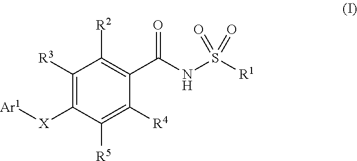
[X](C1=C([R3])C([R2])=C(C(NS([R1])(=O)=O)=O)C([R4])=C1[R5])[Ar1]
